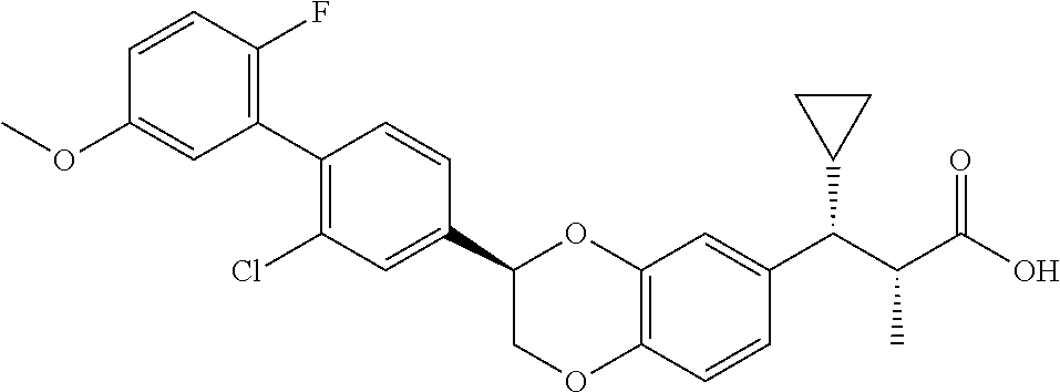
C1=CC(F)=C(C2=C(Cl)C=C(C3COC4=C(O3)C=C(C(C(C(O)=O)C)C3CC3)C=C4)C=C2)C=C1OC
